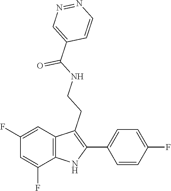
N1=NC=C(C(NCCC2=C(C3=CC=C(F)C=C3)NC3=C2C=C(F)C=C3F)=O)C=C1
